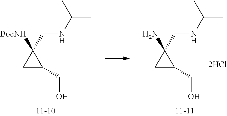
C1C(CO)C1(CNC(C)C)[BocNH].C1C(CO)C1(CNC(C)C)N
